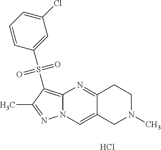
C12=C(S(C3=CC(Cl)=CC=C3)(=O)=O)C(C)=NN1C=C1C(=N2)CCN(C)C1.Cl
